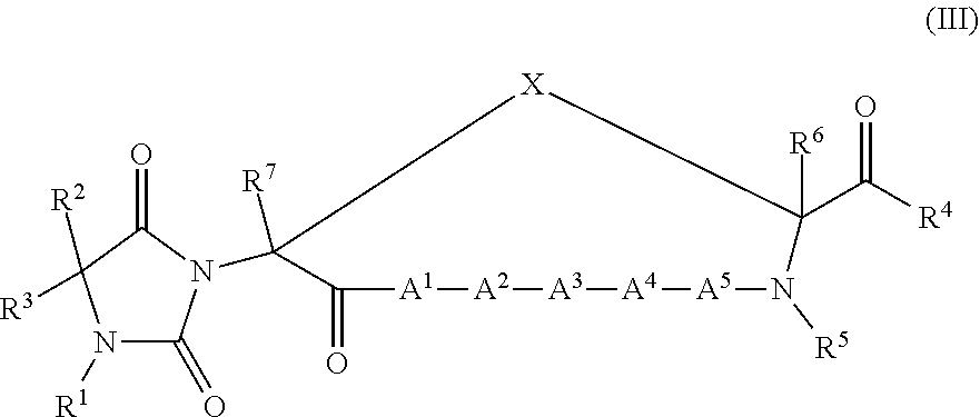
N1([R1])C(=O)N(C2([R7])C(=O)[A1][A2][A3][A4][A5]N([R5])C(C(=O)[R4])([R6])[X]2)C(=O)C1([R3])[R2]
